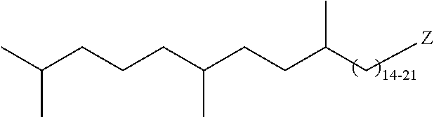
C(C(C[Z])C)CC(CCCC(C)C)C
